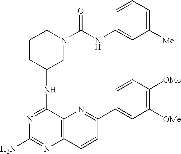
N1=C(NC2CN(C(NC3=CC([Me])=CC=C3)=O)CCC2)C2=C(N=C1N)C=CC(C1=CC([OMe])=C([OMe])C=C1)=N2
